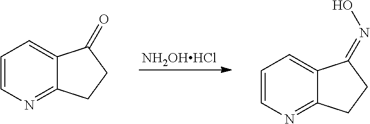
[NH2OHHCl].C1=CN=C2C(=C1)C(=O)CC2.C1=CN=C2C(=C1)C(=NO)CC2
